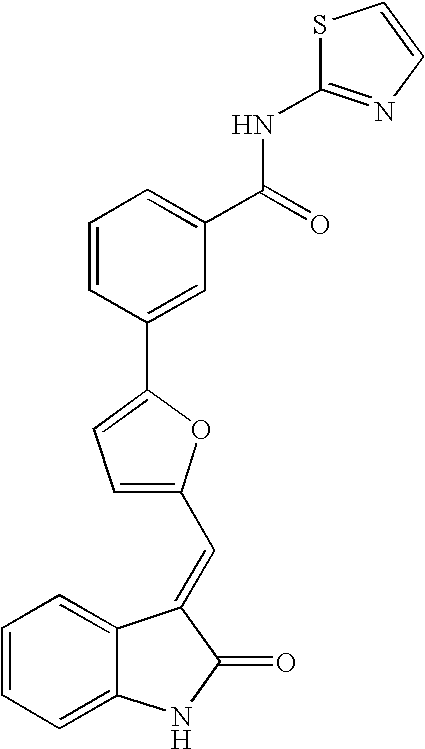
C1=CC=C2C(=C1)C(=CC1=CC=C(C3=CC(C(=O)NC4=NC=CS4)=CC=C3)O1)C(=O)N2
